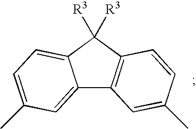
C12=CC(C)=CC=C1C([R3])([R3])C1=C2C=C(C)C=C1
